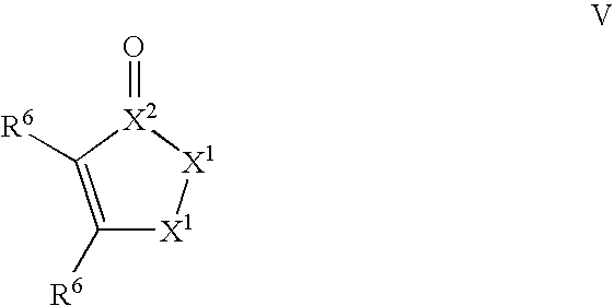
C1([R6])=C([R6])[X2](=O)[X1][X1]1
